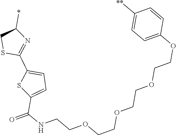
C(OC1=CC=C([**])C=C1)COCCOCCOCCNC(=O)C1=CC=C(C2=NC(*)CS2)S1
